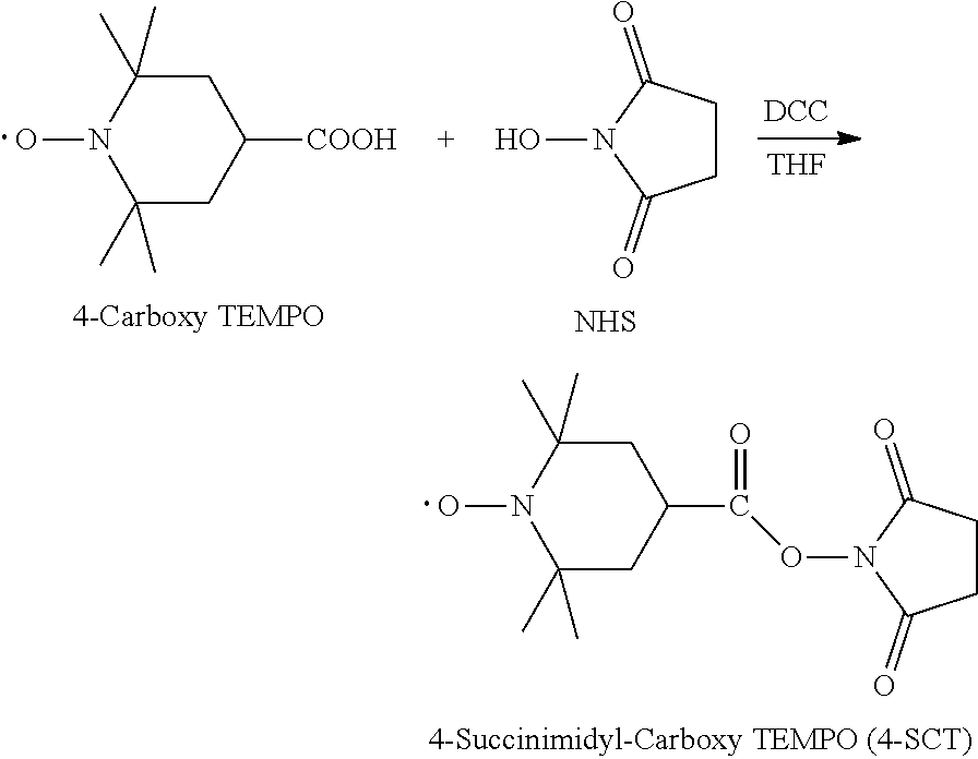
C1C(C)(C)N(O)C(C)(C)CC1C(ON1C(=O)CCC1=O)=O.C1C(C)(C)N(O)C(C)(C)CC1[COOH].ON1C(=O)CCC1=O.[NHS].[DCC].[THF]
